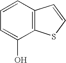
C1=CC2=C(C(O)=C1)SC=C2
